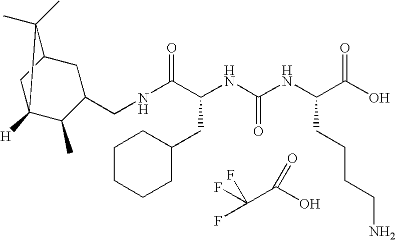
N(C(C(NC(NC(C(O)=O)CCCCN)=O)CC1CCCCC1)=O)CC1CC2CC([H])(C1C)C2(C)C.FC(C(O)=O)(F)F
